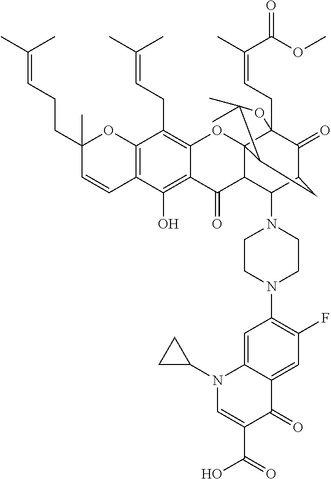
C12=C(C=CC(CCC=C(C)C)(C)O1)C(O)=C1C(=C2CC=C(C)C)OC23C4(CC=C(C)C(OC)=O)C(=O)C(CC2C(C)(C)O4)C(N2CCN(C4=C(F)C=C5C(=C4)N(C4CC4)C=C(C(=O)O)C5=O)CC2)C3C1=O
